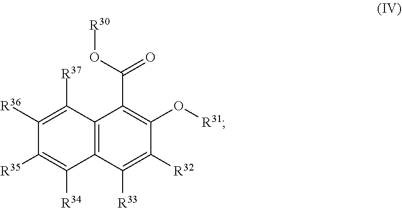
C12=C(C([R33])=C([R32])C(O[R31])=C1C(=O)O[R30])C([R34])=C([R35])C([R36])=C2[R37]
